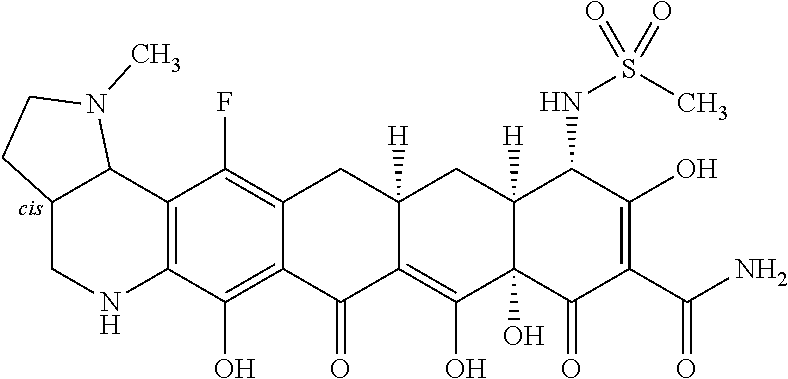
C12=C(C3C(CN1)CCN3C)C(F)=C1CC3([H])CC4([H])C(NS(C)(=O)=O)C(O)=C(C(=O)N)C(=O)C4(O)C(O)=C3C(=O)C1=C2O
